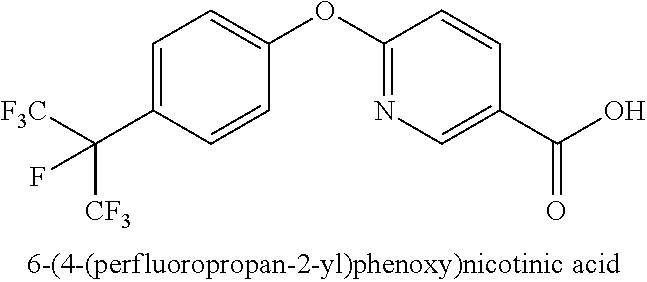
C1=C(C([F3C])([CF3])F)C=CC(OC2=NC=C(C(O)=O)C=C2)=C1
